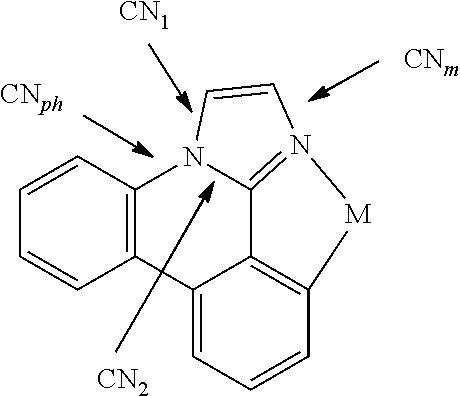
C12=C(C=CC=C1)N1C3=N(C=C1)[M]C1=C3C2=CC=C1.[CN1].[CNm].[CNph].[CN2]
